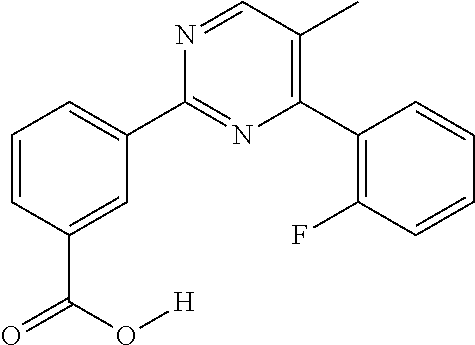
C1=CC(C(=O)O[H])=CC(C2=NC(C3=C(F)C=CC=C3)=C(C)C=N2)=C1
